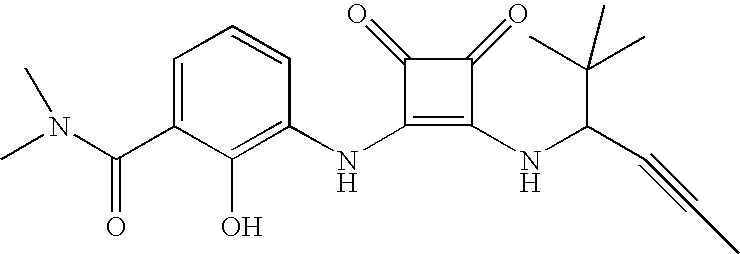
N(C1=C(NC(C#CC)C(C)(C)C)C(=O)C1=O)C1=C(O)C(C(=O)N(C)C)=CC=C1
